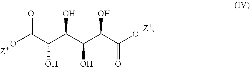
[-O]C(C(C(C(C(C([O-])=O)O)O)O)O)=O
